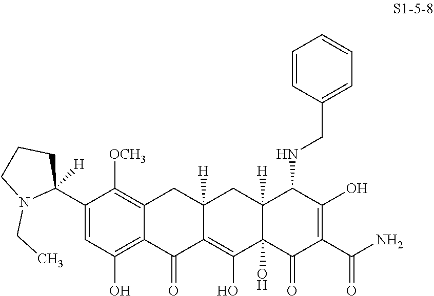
C1([OCH3])=C2CC3([H])CC4([H])C(NCC5=CC=CC=C5)C(O)=C(C(=O)N)C(=O)C4(O)C(O)=C3C(=O)C2=C(O)C=C1C1([H])CCCN1CC
